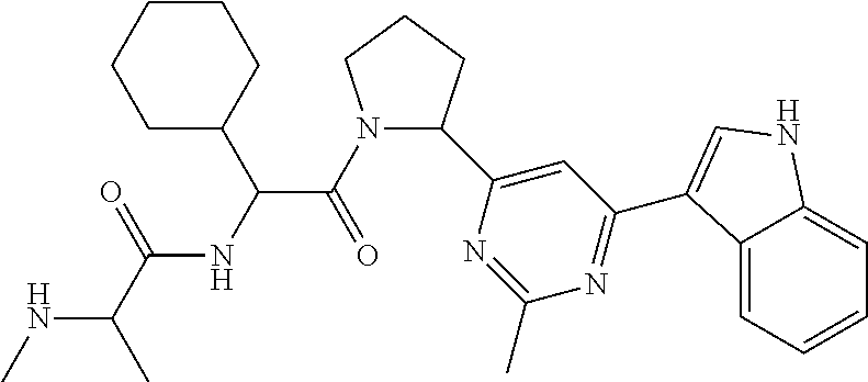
C1(C2=CC(C3=CNC4=CC=CC=C43)=NC(C)=N2)CCCN1C(=O)C(NC(C(C)NC)=O)C1CCCCC1
